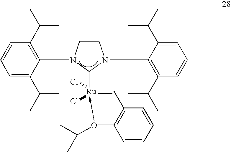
C1CN(C2=C(C(C)C)C=CC=C2C(C)C)C([Ru]2(Cl)(Cl)-O(C(C)C)C3=C(C=2)C=CC=C3)N1C1=C(C(C)C)C=CC=C1C(C)C
